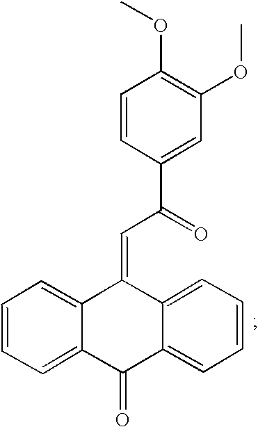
C12=CC=CC=C1C(=CC(=O)C1=CC(OC)=C(OC)C=C1)C1=CC=CC=C1C2=O
